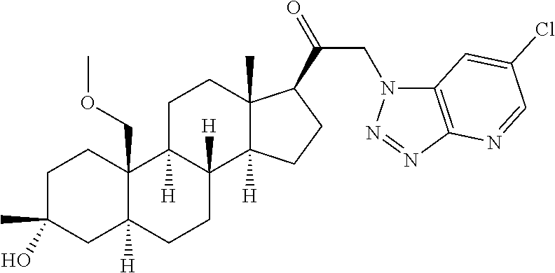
C1C(C)(O)CC2([H])C(COC)(C1)C1([H])C([H])(CC2)C2([H])C(C)(CC1)C(C(=O)CN1C3=C(N=N1)N=CC(Cl)=C3)CC2
